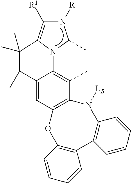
CC1=C2C(=CC3=C1N([LB])C1=C(C4=C(O3)C=CC=C4)C=CC=C1)C(C)(C)C(C)(C)C1=C([R1])N([R])C(C)N21
